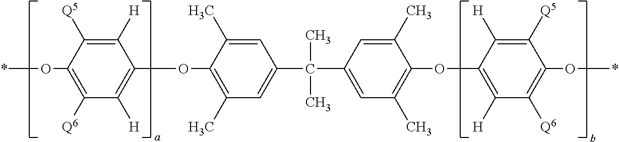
C1(OC2=C(C)C=C(C(C3=CC(C)=C(OC4=C([H])C([Q6])=C(O*)C([Q5])=C4[H])C(C)=C3)(C)C)C=C2C)=C([H])C([Q6])=C(O*)C([Q5])=C1[H]
